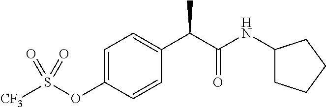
C1=CC(OS([CF3])(=O)=O)=CC=C1C(C(NC1CCCC1)=O)C
